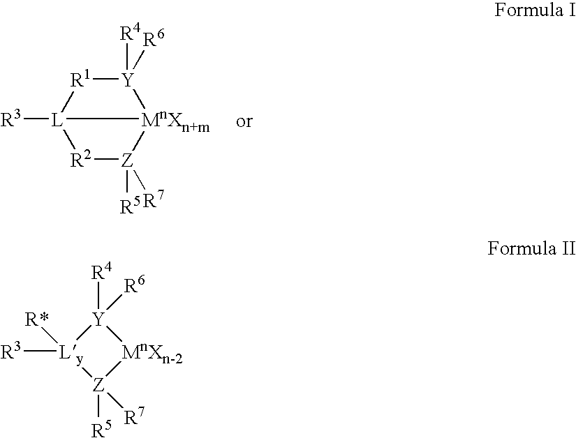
[R2]1[Z]([R5])([R7])[MnXn+m]2[Y]([R4])([R6])[R1][L]12[R3].[Ly]1([R3])([R*])[Z]([R5])([R7])[MnXn-2][Y]1([R4])[R6]
